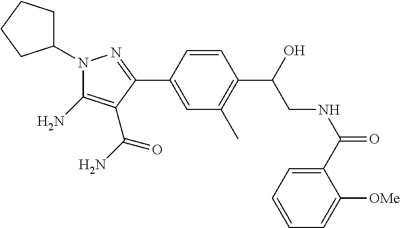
C1=CC(C2=NN(C3CCCC3)C(N)=C2C(N)=O)=CC(C)=C1C(CNC(=O)C1=CC=CC=C1[OMe])O
